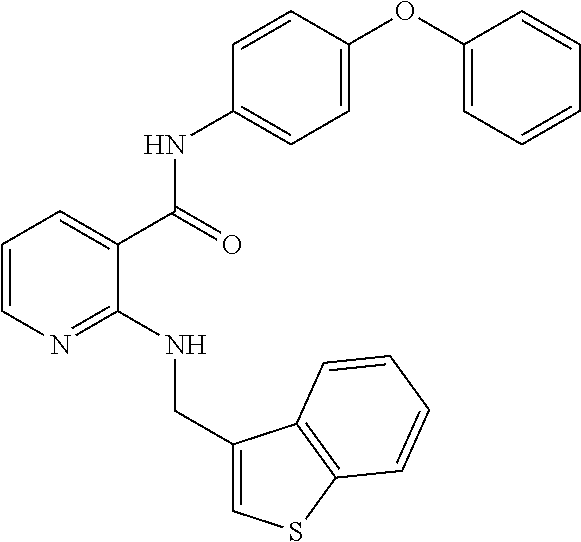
C1=CN=C(NCC2=CSC3=C2C=CC=C3)C(C(=O)NC2=CC=C(OC3=CC=CC=C3)C=C2)=C1
